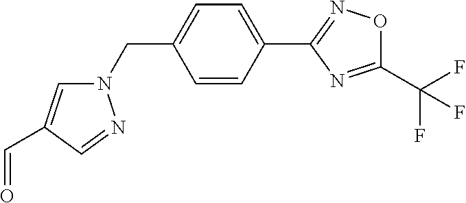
C1=CC(C2=NOC(C(F)(F)F)=N2)=CC=C1CN1C=C(C=O)C=N1
